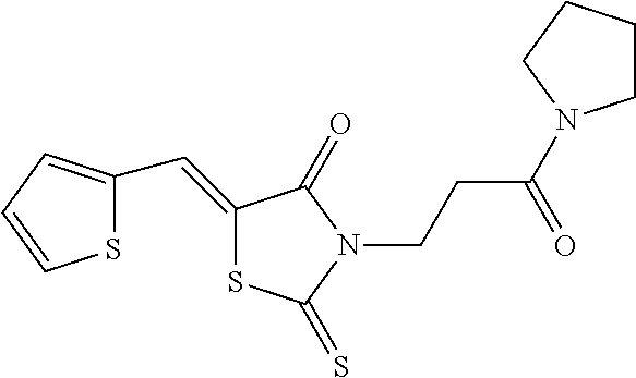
C(=C1SC(=S)N(CCC(=O)N2CCCC2)C1=O)C1=CC=CS1
